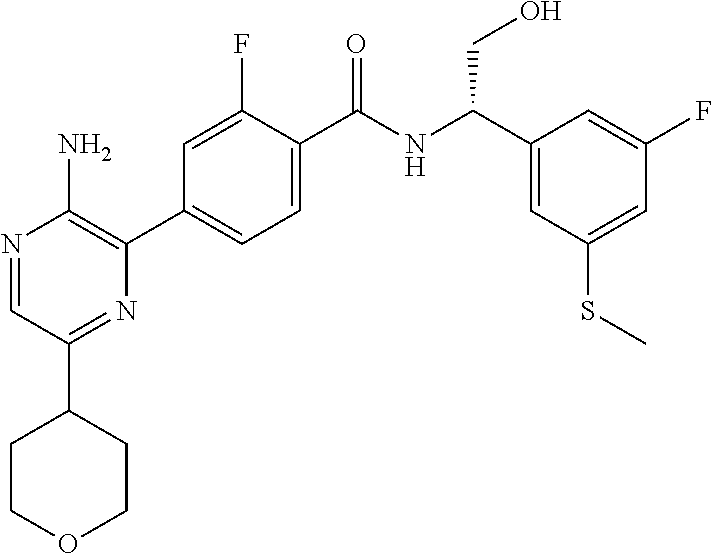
N1=CC(C2CCOCC2)=NC(C2=CC=C(C(NC(C3=CC(SC)=CC(F)=C3)CO)=O)C(F)=C2)=C1N
